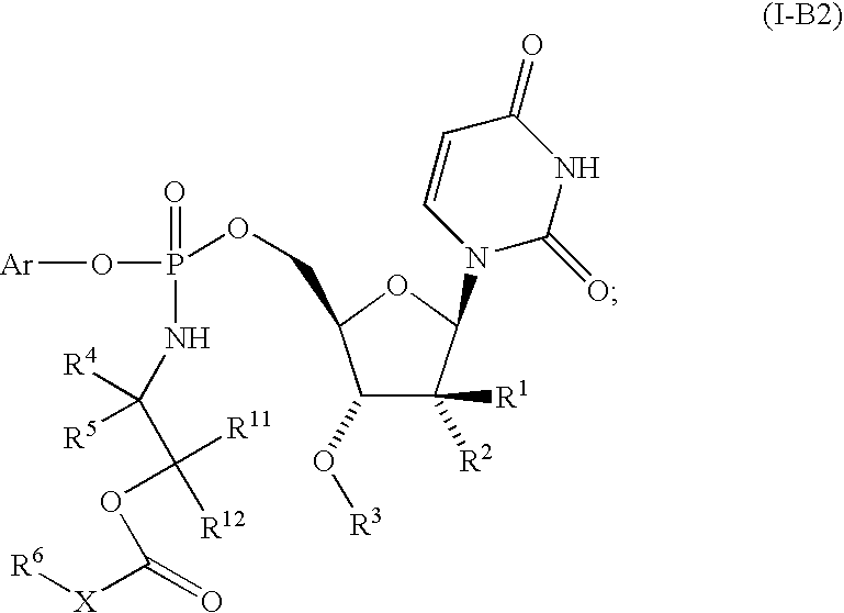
C1(O[R3])C([R1])([R2])C(N2C(=O)NC(=O)C=C2)OC1COP(O[Ar])(=O)NC([R4])(C([R12])([R11])OC([X][R6])=O)[R5]
